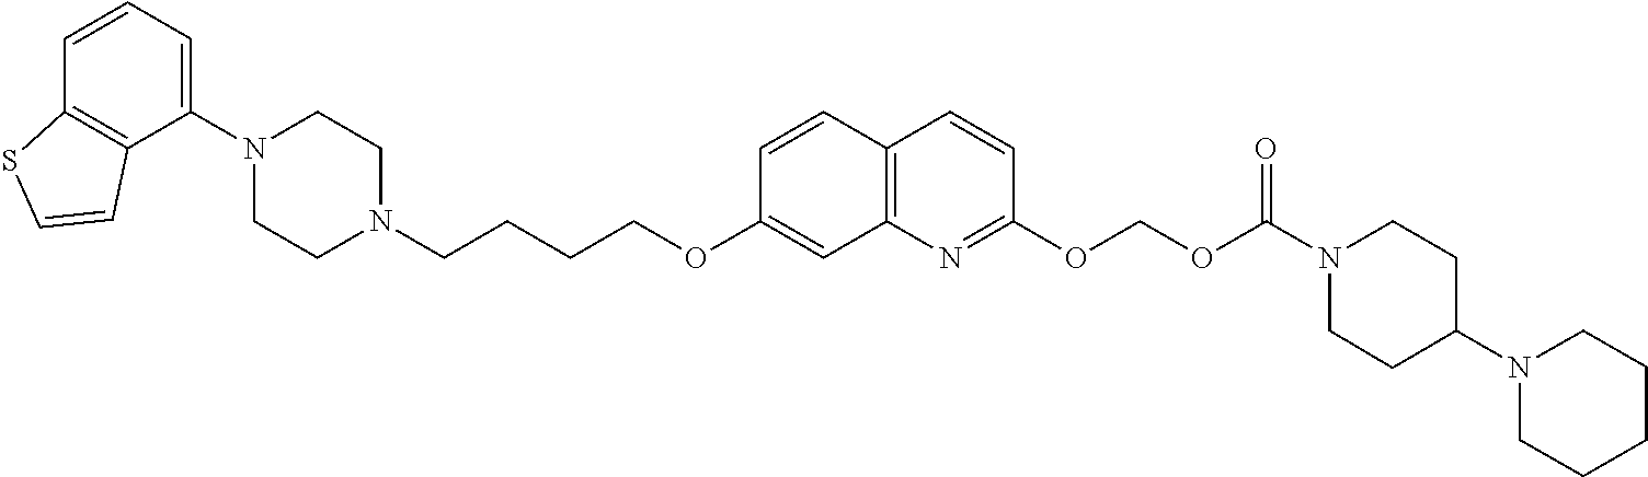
C1(N2CCN(CCCCOC3=CC4=C(C=C3)C=CC(OCOC(=O)N3CCC(N5CCCCC5)CC3)=N4)CC2)=CC=CC2=C1C=CS2
